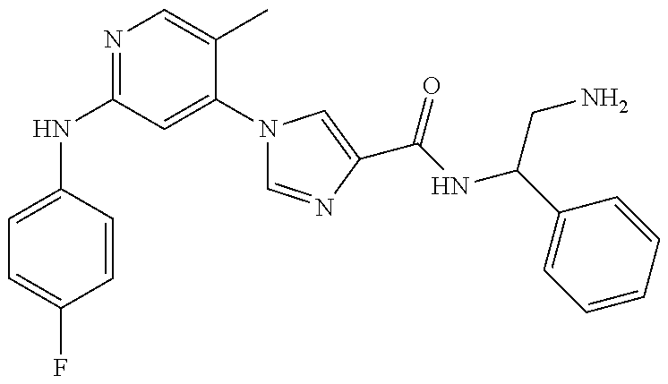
N(C1=NC=C(C)C(N2C=NC(C(=O)NC(CN)C3=CC=CC=C3)=C2)=C1)C1=CC=C(F)C=C1
